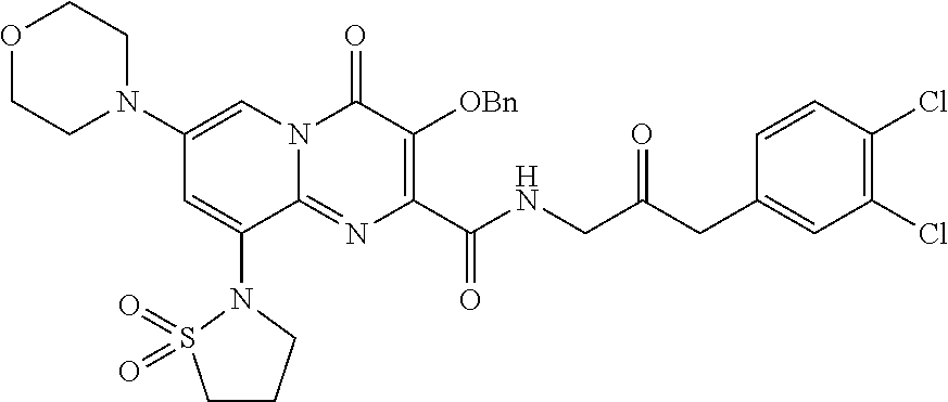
C1(N2CCOCC2)=CN2C(=NC(C(NCC(CC3=CC(Cl)=C(Cl)C=C3)=O)=O)=C([OBn])C2=O)C(N2S(=O)(=O)CCC2)=C1
